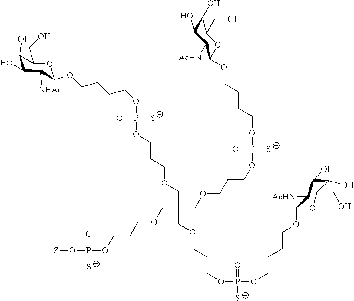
C(C(COCCCOP(=O)(OCCCCOC1OC(CO)C(O)C(O)C1[AcHN])[S-])(COCCCOP(OCCCCOC1OC(CO)C(O)C(O)C1[AcHN])([S-])=O)COCCCOP(O[Z])(=O)[S-])OCCCOP(OCCCCOC1OC(CO)C(O)C(O)C1[NHAc])([S-])=O
